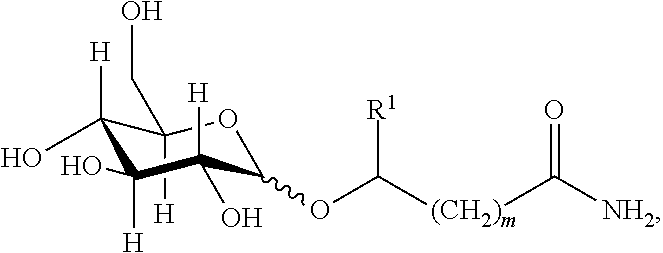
[H]C1(CO)C([H])(O)C([H])(O)C([H])(O)C(OC([(CH2)m]C([NH2])=O)[R1])O1
